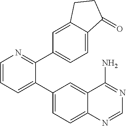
C1=CC=C(C2=CC=C3C(=C2)C(N)=NC=N3)C(C2=CC=C3C(=C2)CCC3=O)=N1
